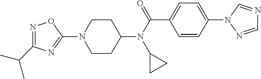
C1(N2CCC(N(C(=O)C3=CC=C(N4N=CN=C4)C=C3)C3CC3)CC2)=NC(C(C)C)=NO1
